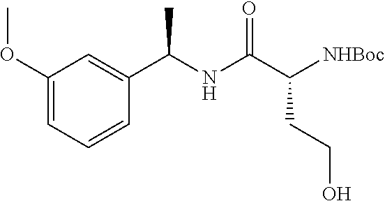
C1=C(C(C)NC(=O)C(CCO)[NHBoc])C=CC=C1OC
